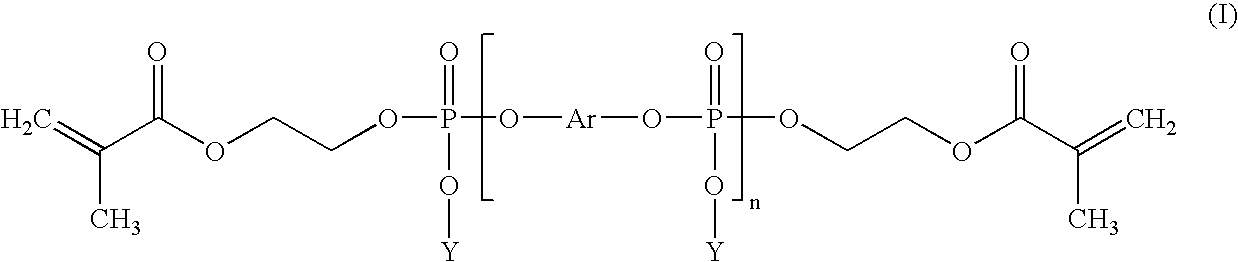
C=C(C(OCCOP(=O)(O[Ar]OP(=O)(OCCOC(C(=C)C)=O)O[Y])O[Y])=O)C
